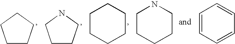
C1CCCC1.C1CCNC1.C1CCCCC1.C1CCCCN1.C1=CC=CC=C1
